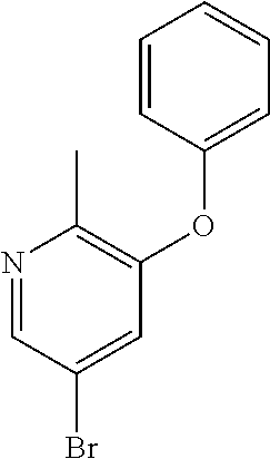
N1=CC(Br)=CC(OC2=CC=CC=C2)=C1C
